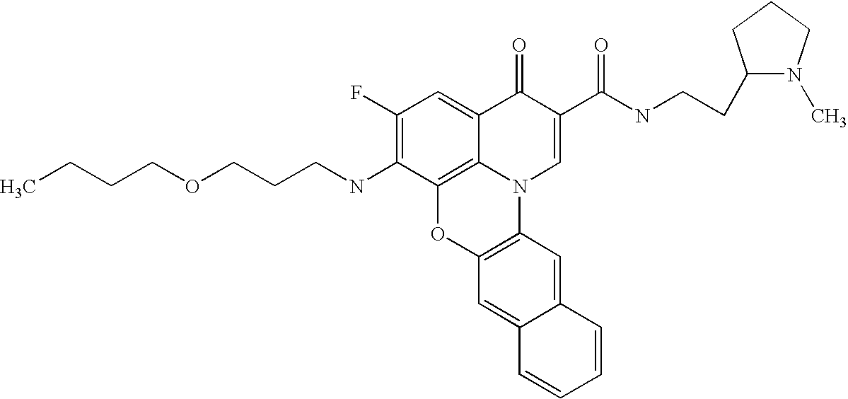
C1(F)=C(NCCCOCCCC)C2=C3C(=C1)C(=O)C(C(=O)NCCC1N(C)CCC1)=CN3C1=C(O2)C=C2C(=C1)C=CC=C2
